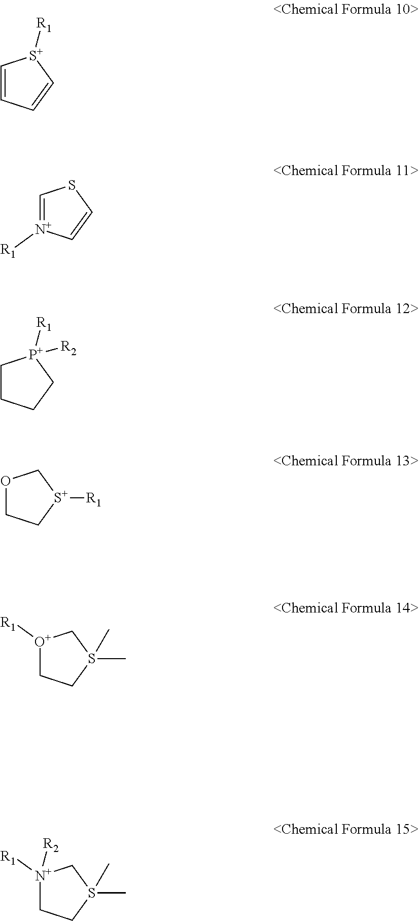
C1=CC=C[S+]1[R1].C1=[N+]([R1])C=CS1.C1CCC[P+]1([R1])[R2].O1CC[S+]([R1])C1.[O+]1([R1])CCS(C)(C)C1.[N+]1([R1])([R2])CCS(C)(C)C1
